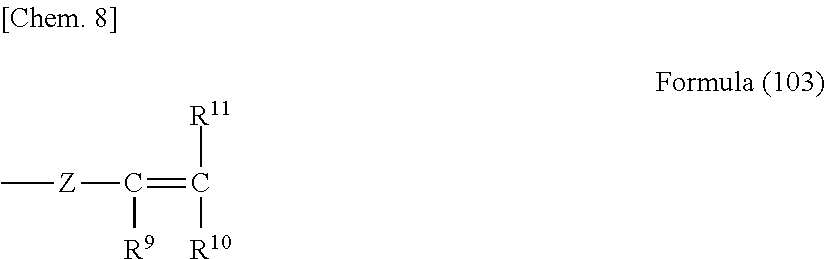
C[Z]C([R9])=C([R10])[R11]
